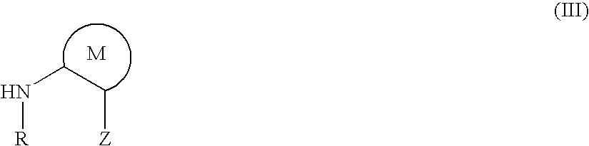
N([R])CC[Z]
